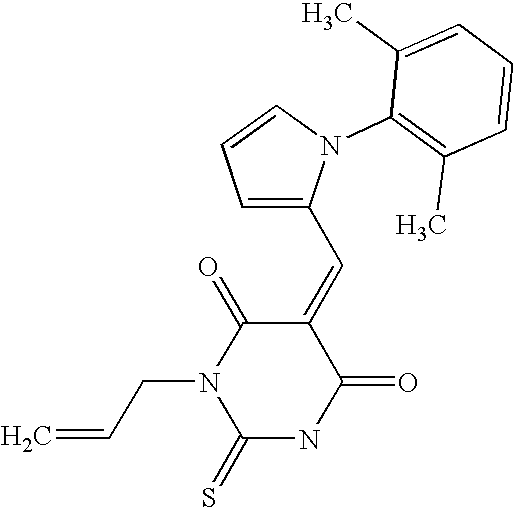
C1=CC=C(C=C2C(=O)N(CC=C)C(=S)NC2=O)N1C1=C(C)C=CC=C1C
